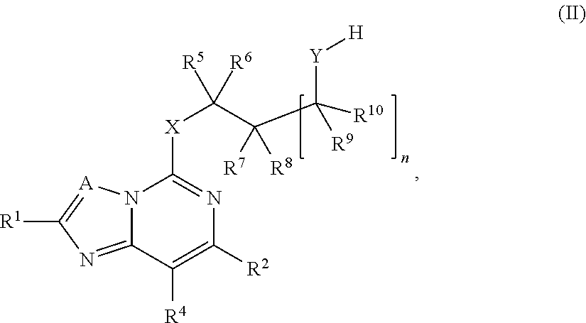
C(C(C([R10])([Y][H])[R9])([R7])[R8])([R5])([R6])[X]C1=NC([R2])=C([R4])C2=NC([R1])=[A]N21
